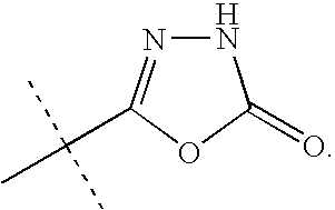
N1N=C(C(C)(C)C)OC1=O
